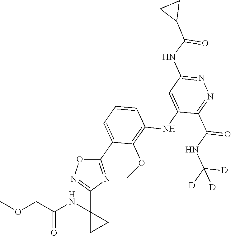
N1=C(C(NC([D])([D])[D])=O)C(NC2=C(OC)C(C3=NC(C4(NC(COC)=O)CC4)=NO3)=CC=C2)=CC(NC(C2CC2)=O)=N1
